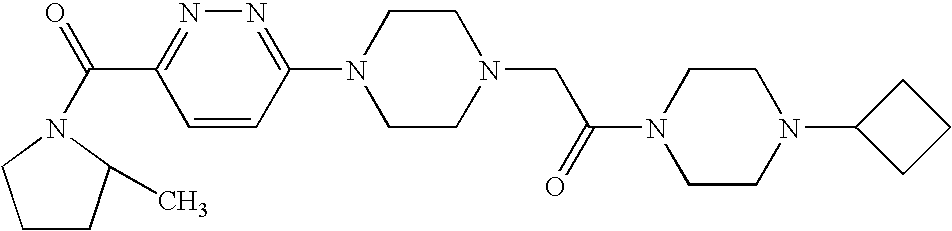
O=C(C1=NN=C(N2CCN(CC(N3CCN(C4CCC4)CC3)=O)CC2)C=C1)N1C(C)CCC1
